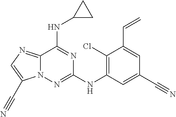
C12=NC=C(C#N)N1N=C(NC1=C(Cl)C(C=C)=CC(C#N)=C1)N=C2NC1CC1
